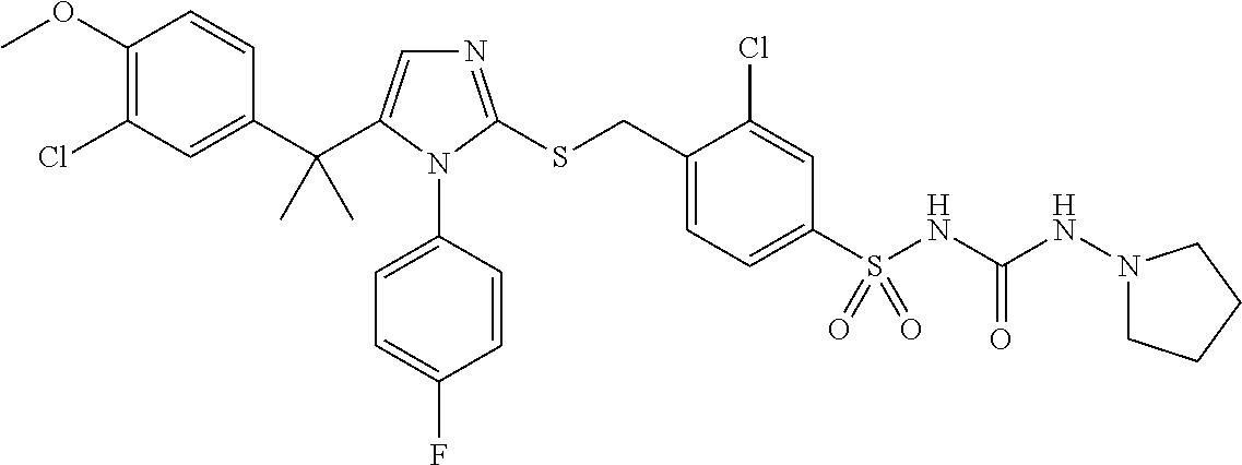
C1(C(C2=CN=C(SCC3=CC=C(S(NC(NN4CCCC4)=O)(=O)=O)C=C3Cl)N2C2=CC=C(F)C=C2)(C)C)=CC(Cl)=C(OC)C=C1
